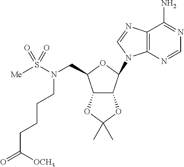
N(S([Me])(=O)=O)(CC1OC(N2C3=C(C(N)=NC=N3)N=C2)C2C1OC(C)(C)O2)CCCCC(=O)[OCH3]
